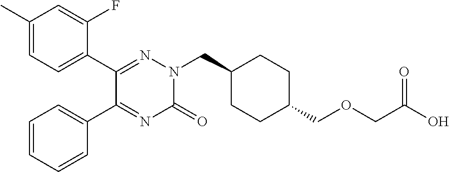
C1(C)=CC=C(C2=NN(CC3CCC(COCC(O)=O)CC3)C(=O)N=C2C2=CC=CC=C2)C(F)=C1
